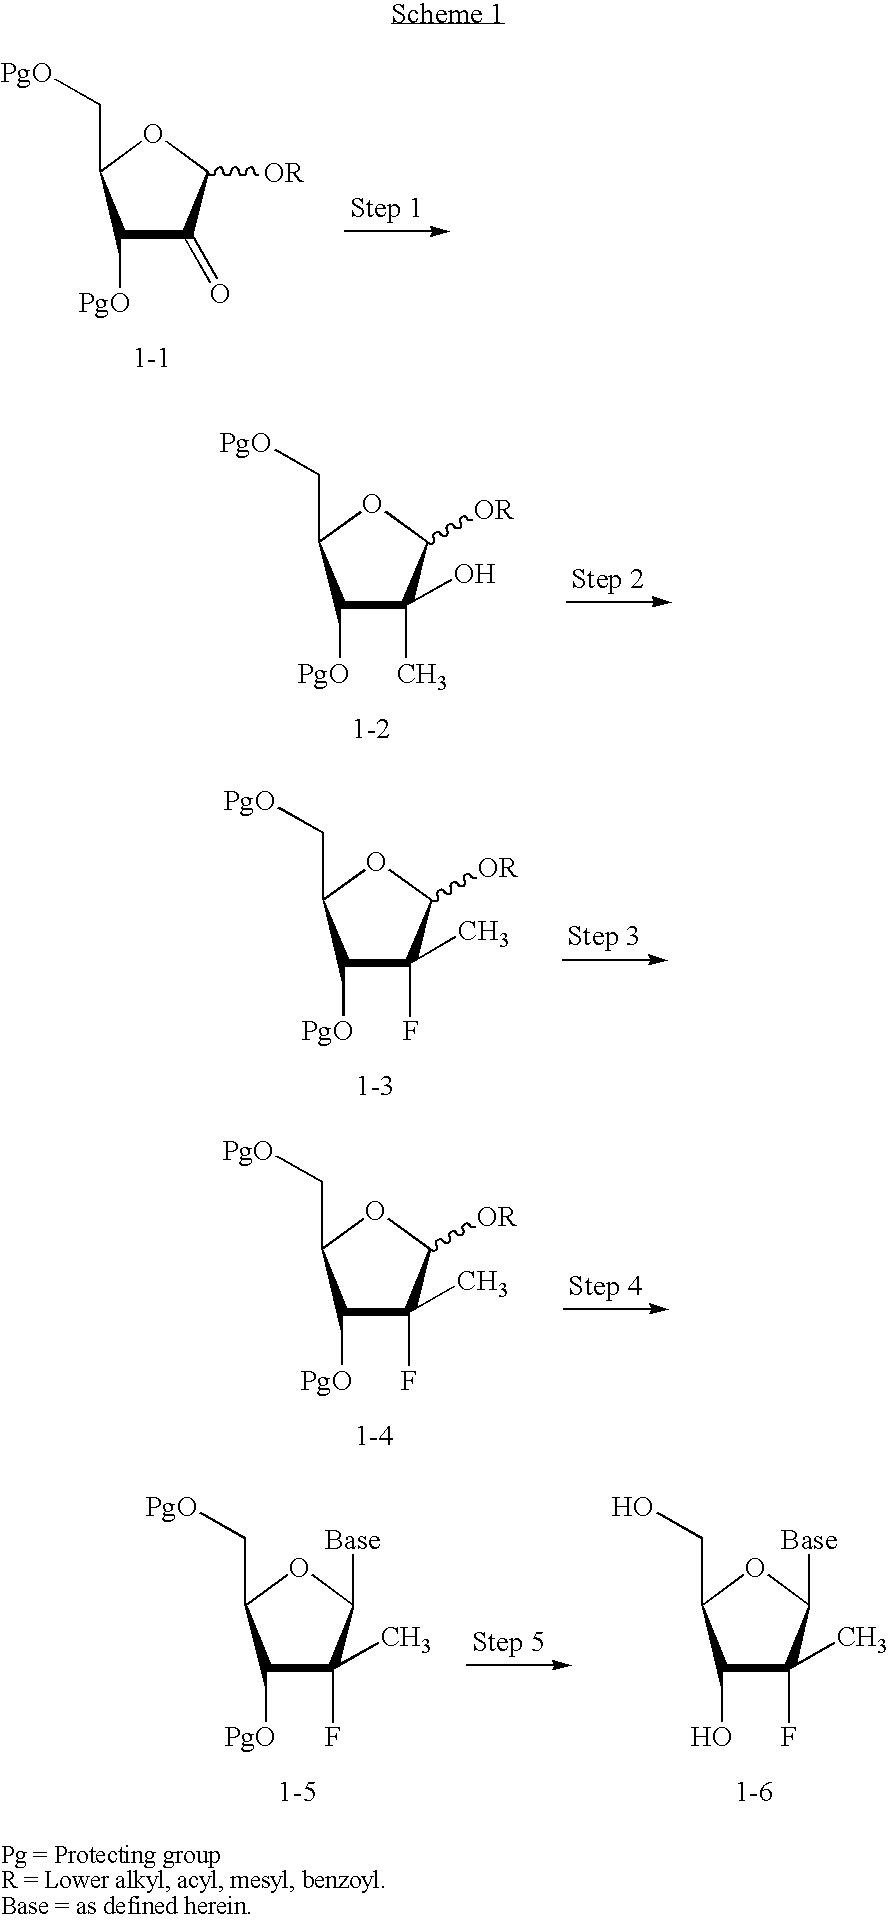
C1([PgO])C(=O)C([OR])OC1C[PgO].C1([PgO])C(F)(C)C([OR])OC1C[PgO].C1([PgO])C(F)(C)C([Base])OC1C[PgO].C1(O)C(F)(C)C([Base])OC1CO.C1([PgO])C(C)(O)C([OR])OC1C[PgO].C1([PgO])C(F)(C)C([OR])OC1C[PgO]
